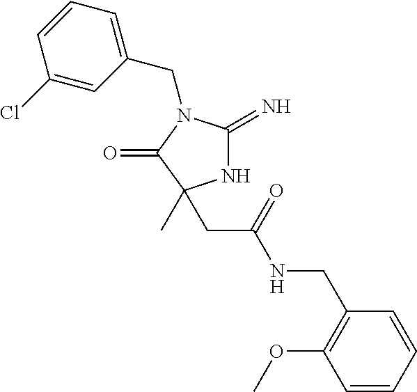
N1C(=N)N(CC2=CC=CC(Cl)=C2)C(=O)C1(C)CC(NCC1=C(OC)C=CC=C1)=O
